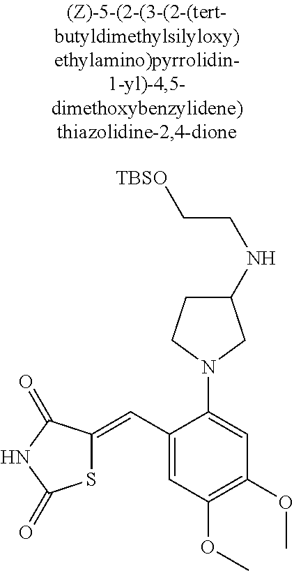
C1(C=C2SC(=O)NC2=O)=CC(OC)=C(OC)C=C1N1CC(NCC[TBSO])CC1
